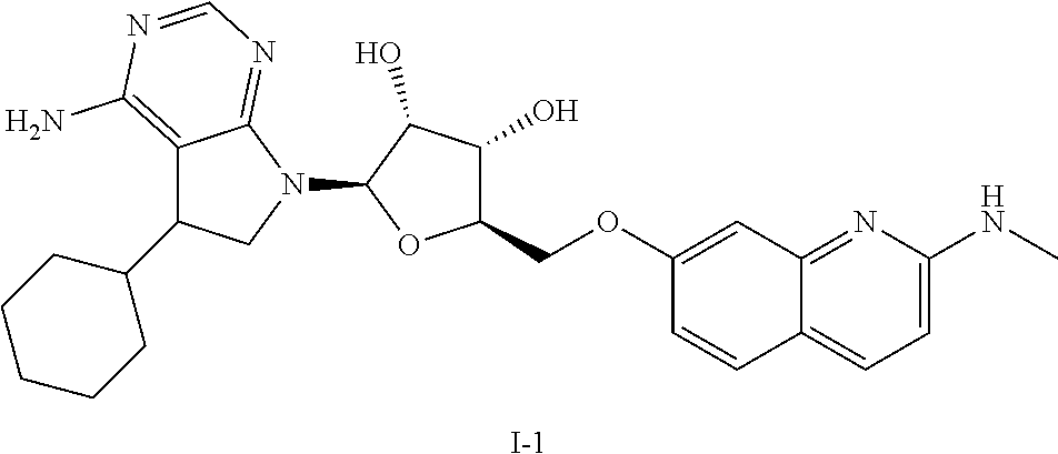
C1(COC2=CC3=NC(NC)=CC=C3C=C2)C(O)C(O)C(N2C3=NC=NC(N)=C3C(C3CCCCC3)C2)O1.[I-]
